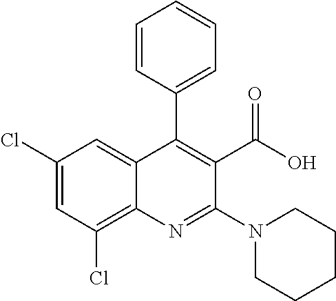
C1(Cl)=CC(Cl)=C2C(=C1)C(C1=CC=CC=C1)=C(C(O)=O)C(N1CCCCC1)=N2
